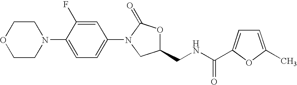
C1COCCN1C1=CC=C(N2CC(CNC(=O)C3=CC=C(C)O3)OC2=O)C=C1F
